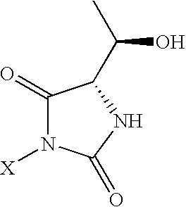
C1(=O)N([X])C(=O)NC1C(C)O
